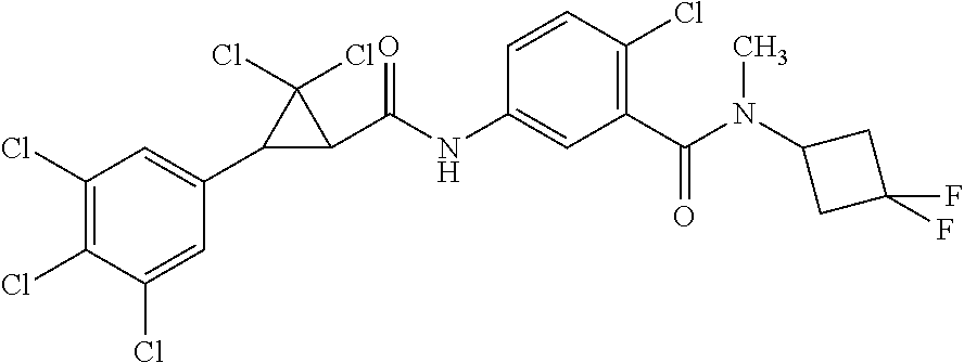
C1=C(Cl)C(Cl)=C(Cl)C=C1C1C(C(NC2=CC(C(=O)N(C3CC(F)(F)C3)C)=C(Cl)C=C2)=O)C1(Cl)Cl
